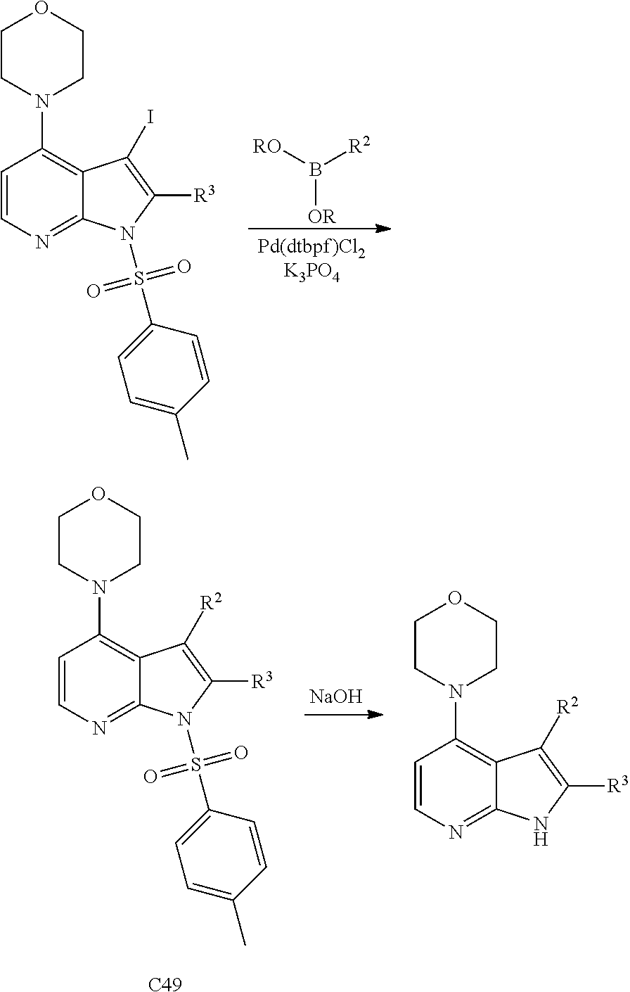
C1CN(C2=C3C(=NC=C2)N(S(C2=CC=C(C)C=C2)(=O)=O)C([R3])=C3I)CCO1.B([OR])([RO])[R2].C1CN(C2=C3C(=NC=C2)N(S(C2=CC=C(C)C=C2)(=O)=O)C([R3])=C3[R2])CCO1.[C49].[NaOH].C1CN(C2=C3C(=NC=C2)NC([R3])=C3[R2])CCO1
